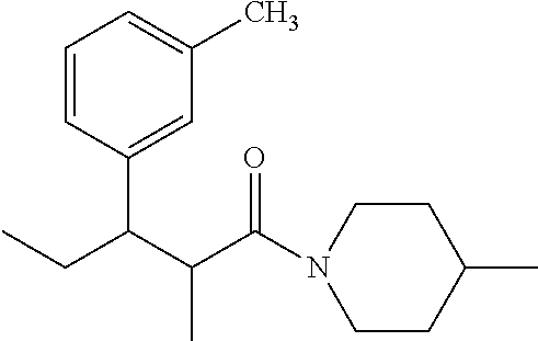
C1=CC(C(C(C(N2CCC(C)CC2)=O)C)CC)=CC(C)=C1
